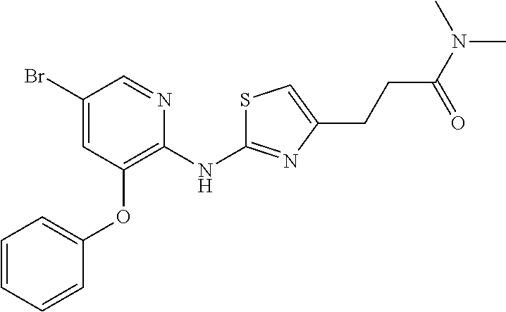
BrC1=CC(OC2=CC=CC=C2)=C(NC2=NC(CCC(N(C)C)=O)=CS2)N=C1
